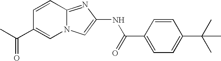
C1=CC2=NC(NC(C3=CC=C(C(C)(C)C)C=C3)=O)=CN2C=C1C(C)=O
